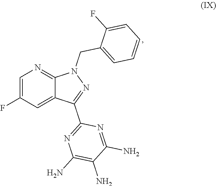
C1=C(F)C=C2C(=N1)N(CC1=CC=CC=C1F)N=C2C1=NC(N)=C(N)C(N)=N1
